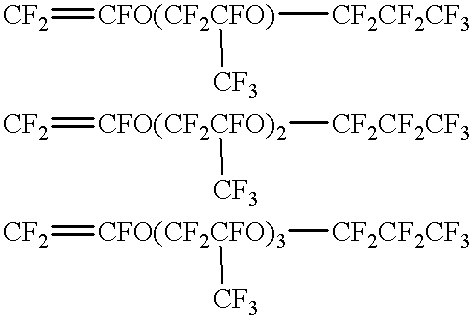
[CF2]=[CFO(CF2CFO)]([CF2CF2CF3])[CF3].[CF2]=[CFO(CF2CFO)2]([CF2CF2CF3])[CF3].[CF2]=[CFO(CF2CFO)3]([CF2CF2CF3])[CF3]
